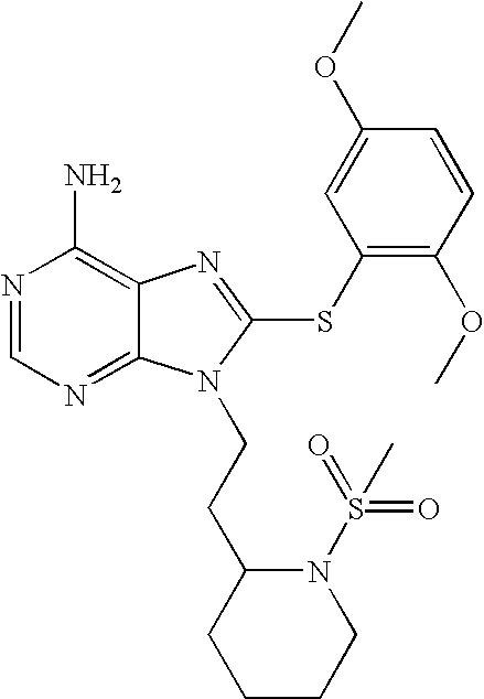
N1=CN=C2C(=C1N)N=C(SC1=C(OC)C=CC(OC)=C1)N2CCC1CCCCN1S(=O)(=O)C
